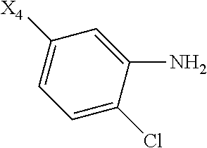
C1(N)=CC([X4])=CC=C1Cl
